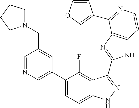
C1=C(C2=CC=C3C(=C2F)C(C2=NC4=C(N2)C=CN=C4C2=COC=C2)=NN3)C=C(CN2CCCC2)C=N1
